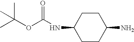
C1(NC(OC(C)(C)C)=O)CCC(N)CC1
